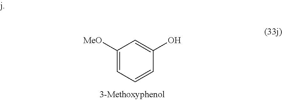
C1([MeO])=CC=CC(O)=C1
